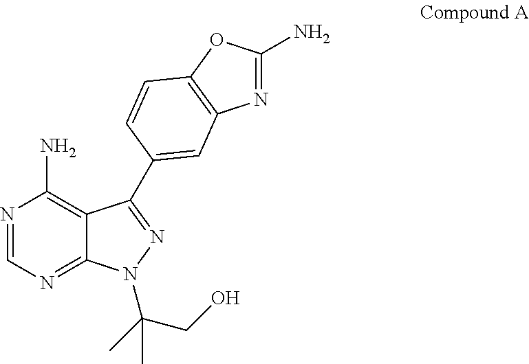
N1=CN=C2C(=C1N)C(C1=CC3=C(OC(N)=N3)C=C1)=NN2C(CO)(C)C
